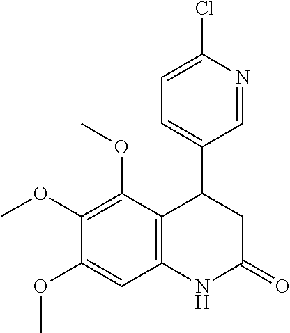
C12=C(C(OC)=C(OC)C(OC)=C1)C(C1=CC=C(Cl)N=C1)CC(=O)N2
